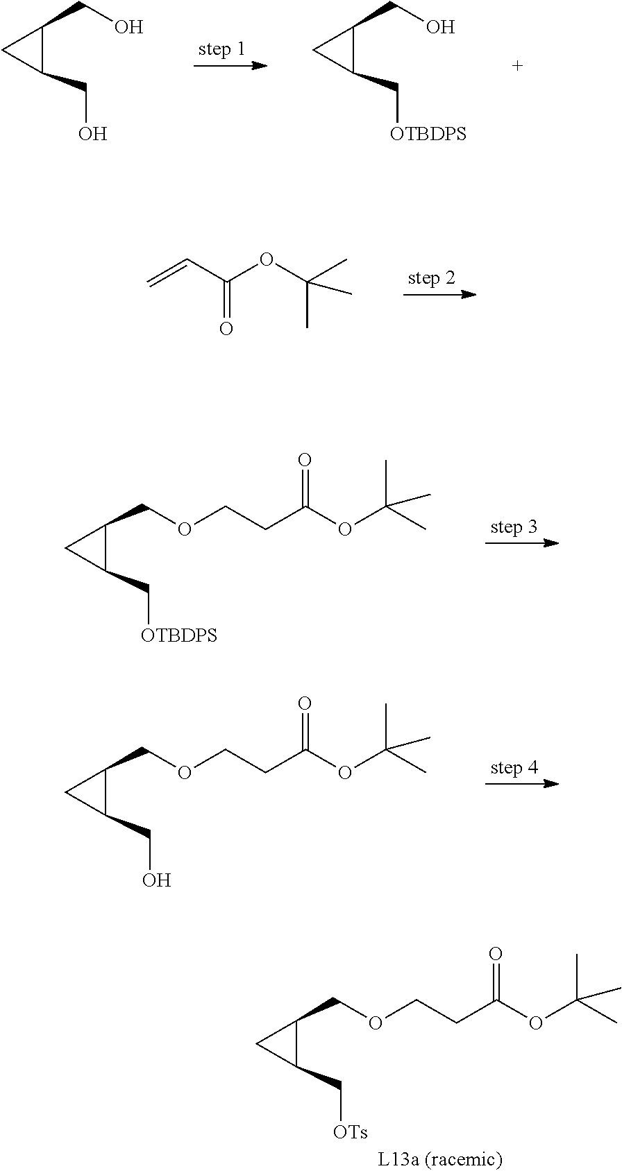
C1(COCCC(OC(C)(C)C)=O)C(C[OTBDPS])C1.C1(CO)C(CO)C1.C1(CO)C(C[OTBDPS])C1.C=CC(OC(C)(C)C)=O.C1(COCCC(OC(C)(C)C)=O)C(CO)C1.C1(COCCC(OC(C)(C)C)=O)C(C[OTs])C1
